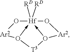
[Hf]123([RD])([RD])-O([Ar2]O1)[T3]O->2[Ar2]O3
